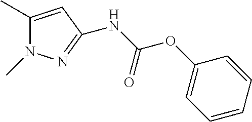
C1=CC=CC(OC(NC2=NN(C)C(C)=C2)=O)=C1
